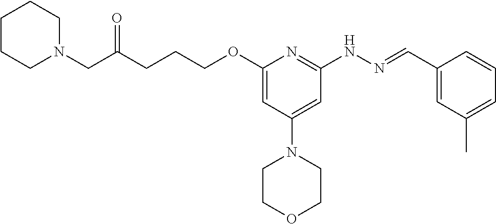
C(C(CN1CCCCC1)=O)CCOC1=CC(N2CCOCC2)=CC(NN=CC2=CC(C)=CC=C2)=N1
